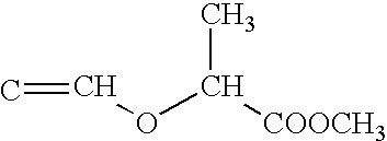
C=COC([COOCH3])C
